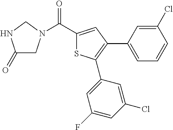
C1(=O)CN(C(C2=CC(C3=CC=CC(Cl)=C3)=C(C3=CC(F)=CC(Cl)=C3)S2)=O)CN1
